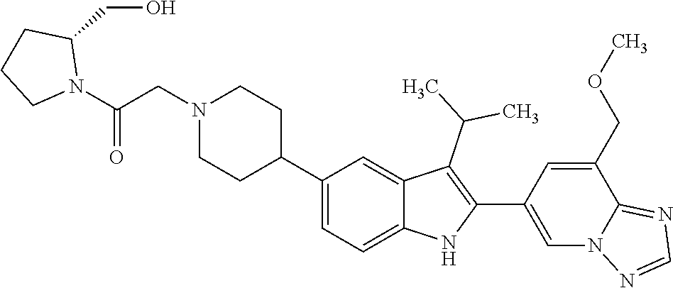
C1(C2CCN(CC(=O)N3C(CO)CCC3)CC2)=CC=C2C(=C1)C(C(C)C)=C(C1=CN3C(=NC=N3)C(COC)=C1)N2
